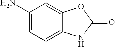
C1(N)=CC=C2C(=C1)OC(=O)N2
